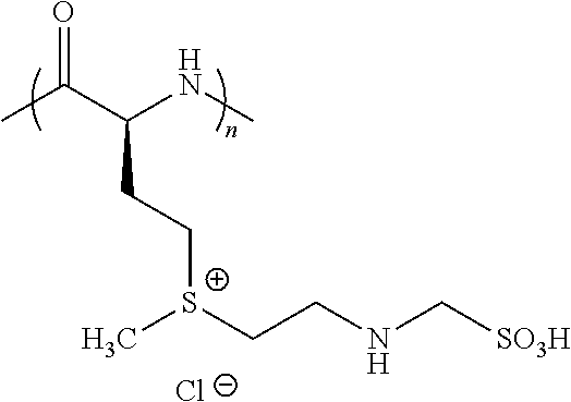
CC(C(NC)CC[S+](CCNC[SO3H])C)=O.[Cl-]
